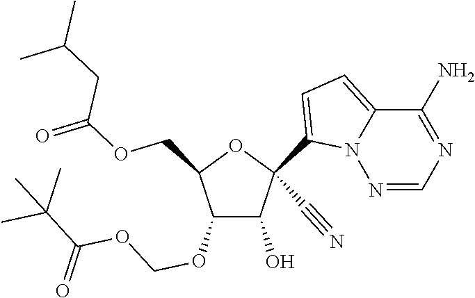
O(CC1C(OCOC(=O)C(C)(C)C)C(O)C(C#N)(C2=CC=C3N2N=CN=C3N)O1)C(CC(C)C)=O
